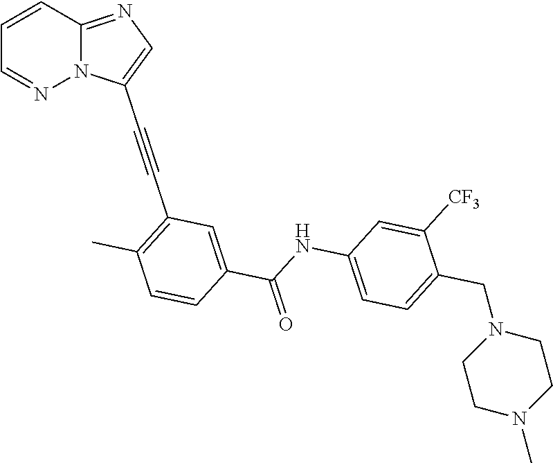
C1=CC2=NC=C(C#CC3=C(C)C=CC(C(NC4=CC=C(CN5CCN(C)CC5)C([CF3])=C4)=O)=C3)N2N=C1
